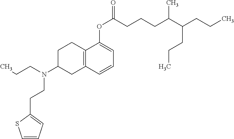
C1C2=C(CC(N(CCC)CCC3=CC=CS3)C1)C=CC=C2OC(CCCC(C(CCC)CCC)C)=O
